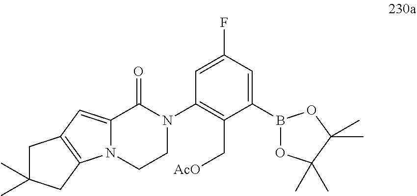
C12=CC3=C(N1CCN(C1=C(C[AcO])C(B4OC(C)(C)C(C)(C)O4)=CC(F)=C1)C2=O)CC(C)(C)C3
